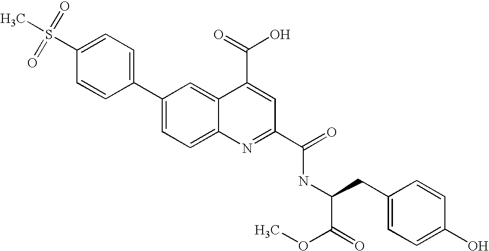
C1=C(S(C)(=O)=O)C=CC(C2=CC=C3C(=C2)C(C(O)=O)=CC(C(NC(CC2=CC=C(O)C=C2)C(OC)=O)=O)=N3)=C1
